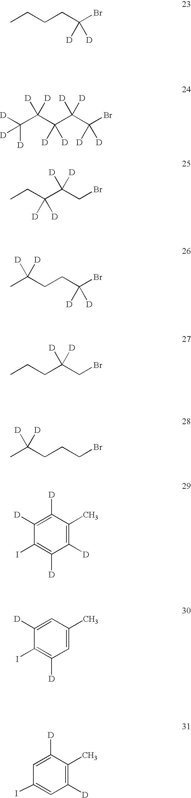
CCCC(CBr)([D])[D].C1=C([D])C(C)=C([D])C=C1I.C1([D])=C([D])C(C)=C([D])C([D])=C1I.C1([D])=CC(C)=CC([D])=C1I.CCC(C(CBr)([D])[D])([D])[D].CCCCC(Br)([D])[D].C(C(C(C(C(Br)([D])[D])([D])[D])([D])[D])([D])[D])([D])([D])[D].CC(CCCBr)([D])[D].CC(CCC(Br)([D])[D])([D])[D]
